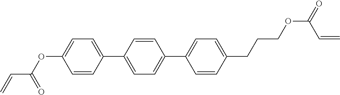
C(C=C)(OC1=CC=C(C2=CC=C(C3=CC=C(CCCOC(C=C)=O)C=C3)C=C2)C=C1)=O
